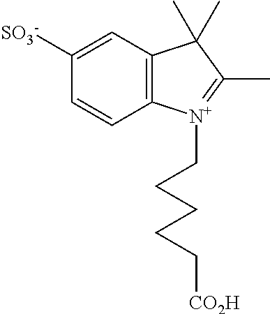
C1=C([SO3-])C=CC2=C1C(C)(C)C(C)=[N+]2CCCCC[CO2H]
